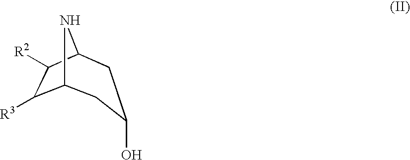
C12C([R3])C([R2])C(CC(O)C1)N2
